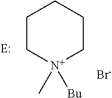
C1C[N+](C)([Bu])CCC1.[Br-]
